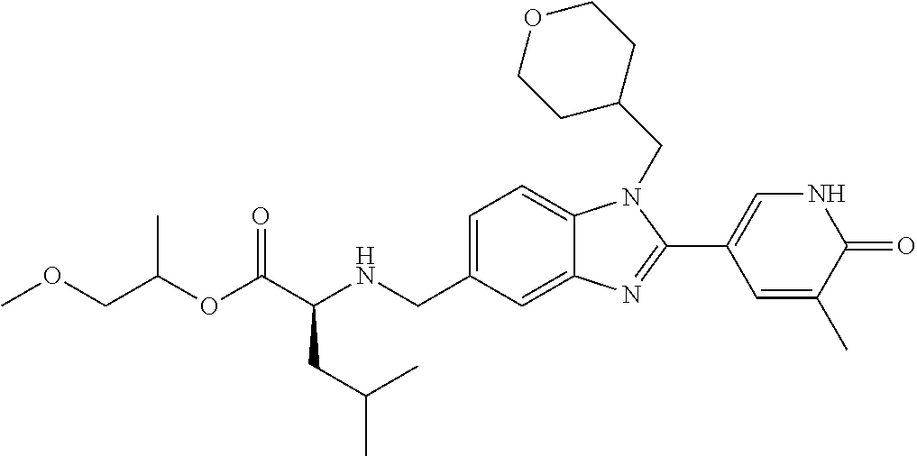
C1=C(CNC(C(OC(COC)C)=O)CC(C)C)C=C2C(=C1)N(CC1CCOCC1)C(C1=CNC(=O)C(C)=C1)=N2
